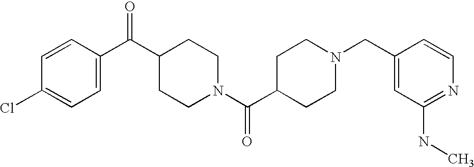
C1=CC(C(=O)C2CCN(C(=O)C3CCN(CC4=CC(NC)=NC=C4)CC3)CC2)=CC=C1Cl
